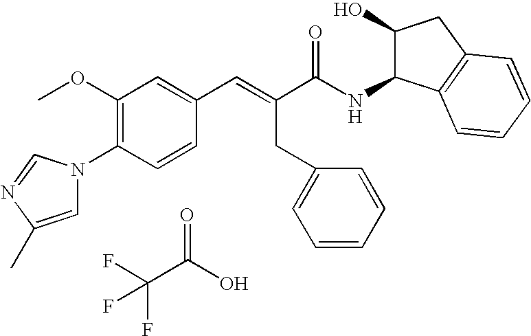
FC(C(O)=O)(F)F.C1(OC)=C(N2C=C(C)N=C2)C=CC(C=C(C(NC2C(O)CC3=C2C=CC=C3)=O)CC2=CC=CC=C2)=C1
